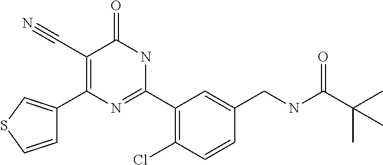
C1=CSC=C1C1=C(C#N)C(=O)NC(C2=C(Cl)C=CC(CNC(C(C)(C)C)=O)=C2)=N1
